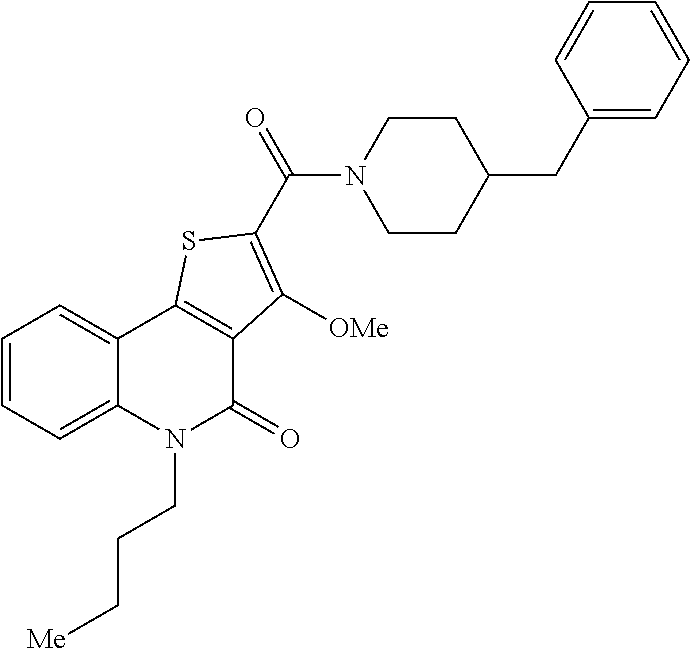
C1=CC=C2C(=C1)C1=C(C(=O)N2CCC[Me])C([OMe])=C(C(N2CCC(CC3=CC=CC=C3)CC2)=O)S1
